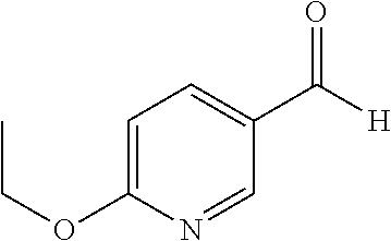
C1=C(OCC)N=CC(C([H])=O)=C1
